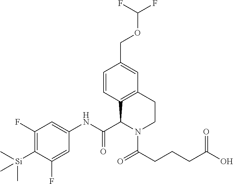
C1=CC2=C(C=C1COC(F)F)CCN(C(CCCC(O)=O)=O)C2C(NC1=CC(F)=C([Si](C)(C)C)C(F)=C1)=O
